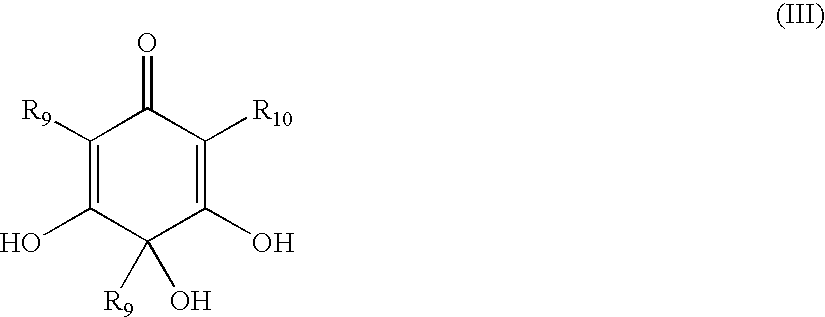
C1([R9])=C(O)C([R9])(O)C(O)=C([R10])C1=O
